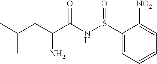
S(NC(C(CC(C)C)N)=O)(=O)C1=CC=CC=C1[NO2]
